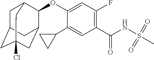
C1(C2CC2)=CC(C(NS(C)(=O)=O)=O)=C(F)C=C1OC1C2CC3(Cl)CC(CC1C3)C2
